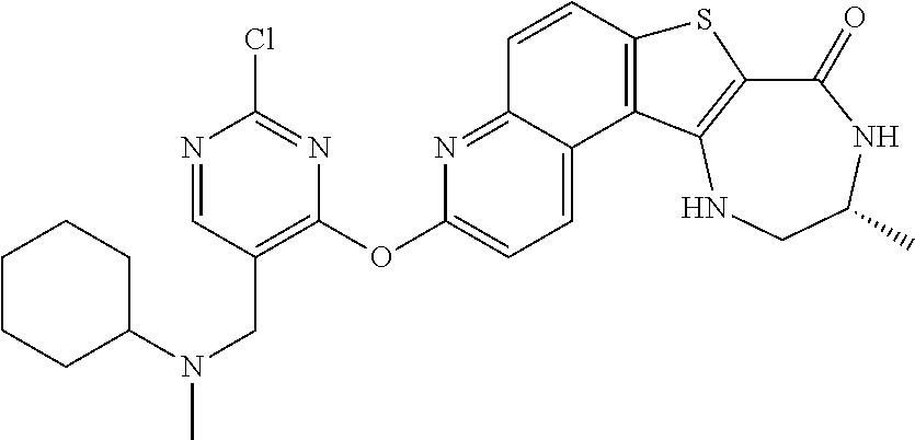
C1(=O)C2=C(NCC(C)N1)C1=C(S2)C=CC2=NC(OC3=C(CN(C)C4CCCCC4)C=NC(Cl)=N3)=CC=C12
